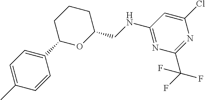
C1=C(Cl)N=C(C(F)(F)F)N=C1NCC1CCCC(C2=CC=C(C)C=C2)O1
